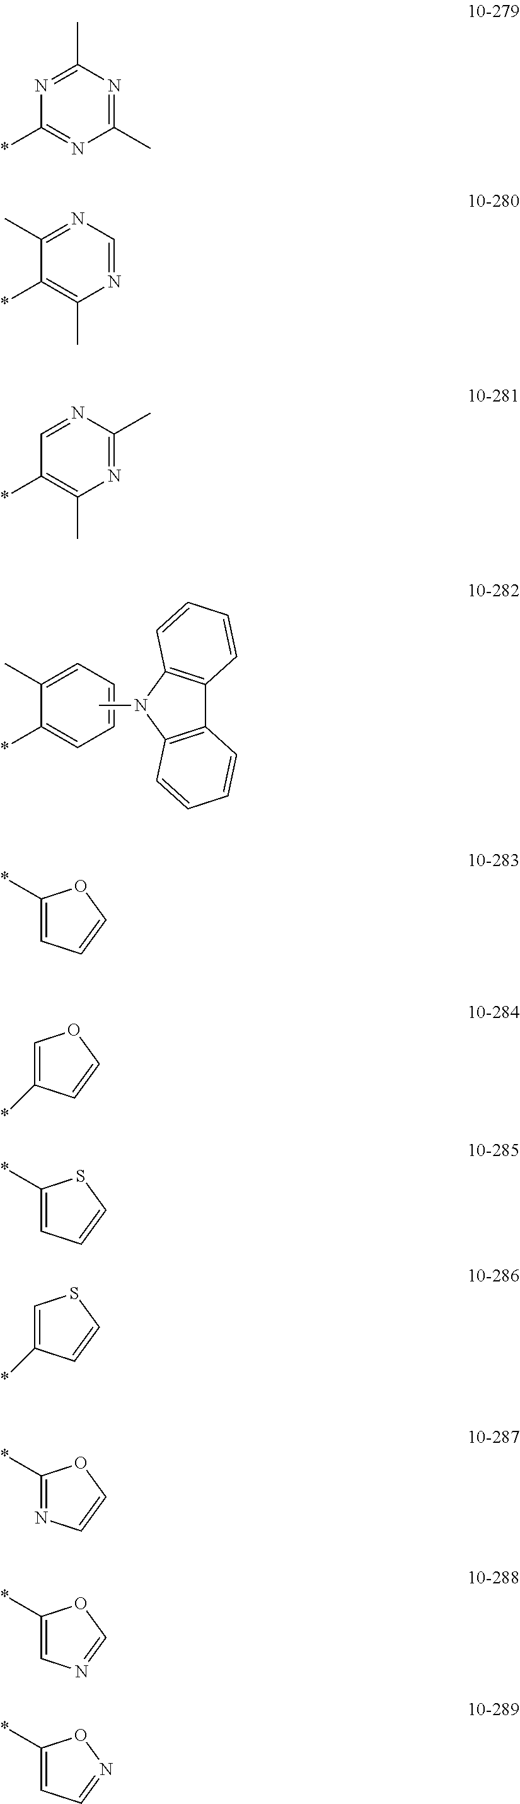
C1(C)=CC=CC=C1*.CN1C2=C(C3=C1C=CC=C3)C=CC=C2.C1(C)=NC(*)=NC(C)=N1.N1=C(C)C(*)=C(C)N=C1.N1=CC(*)=C(C)N=C1C.C1(*)=CC=CO1.C1=C(*)C=CO1.C1(*)=CC=CS1.C1=C(*)C=CS1.C1(*)=NC=CO1.C1(*)=CN=CO1.C1(*)=CC=NO1
